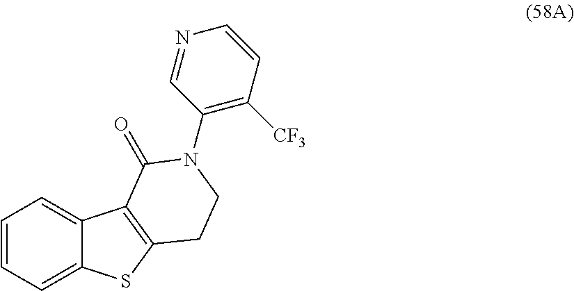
C1=CC=C2C(=C1)C1=C(S2)CCN(C2=C([CF3])C=CN=C2)C1=O
